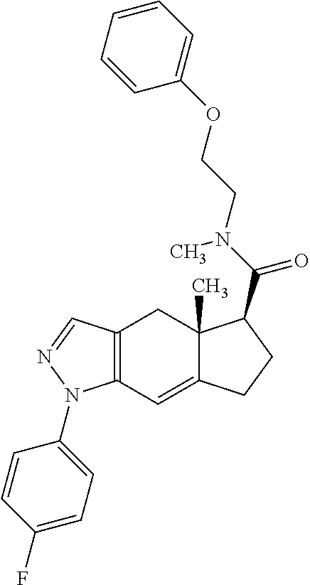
C12=C(C=C3C(C)(C1)C(C(N(C)CCOC1=CC=CC=C1)=O)CC3)N(C1=CC=C(F)C=C1)N=C2
